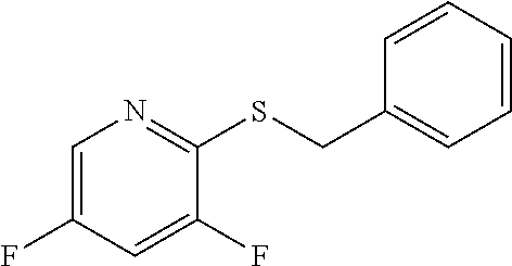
C1=C(F)C=C(F)C(SCC2=CC=CC=C2)=N1
